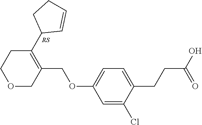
C1(COC2=CC=C(CCC(O)=O)C(Cl)=C2)=C(C2C=CCC2)CCOC1
